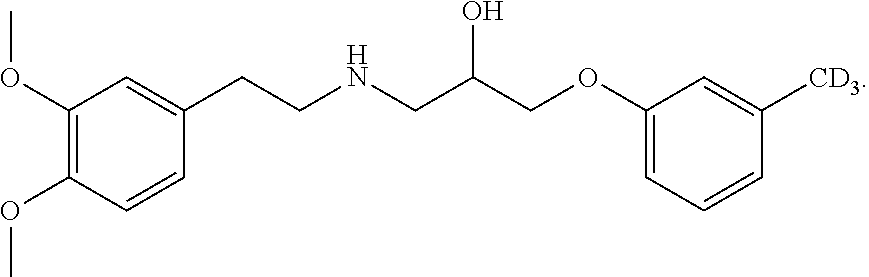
C1(OC)=C(OC)C=CC(CCNCC(COC2=CC=CC([CD3])=C2)O)=C1
